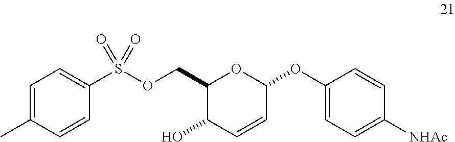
C1=C(C)C=CC(S(OCC2C(O)C=CC(OC3=CC=C([NHAc])C=C3)O2)(=O)=O)=C1
